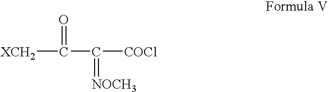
[XCH2]C(C([COCl])=[NOCH3])=O
